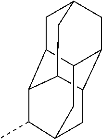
C1C2C3C4C5C(CC1C4)C2CC(C3C)C5
